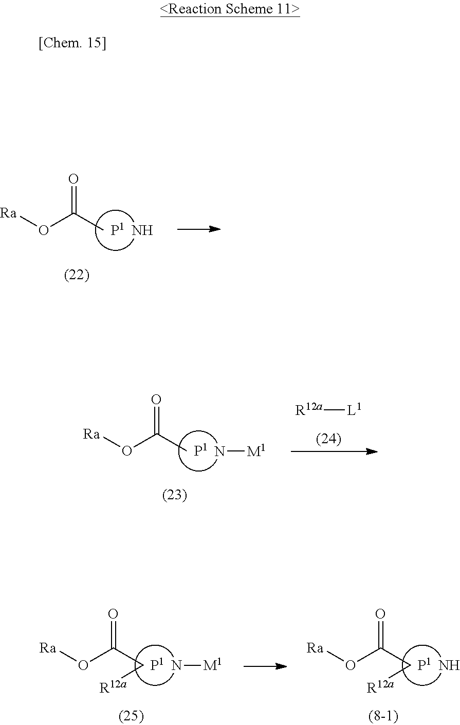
[P1].CC(O[Ra])=O.N.[P1].CC(O[Ra])=O.N[M1].[R12a][L1].[P1].C(C(O[Ra])=O)[R12a].N[M1].[P1].C(C(O[Ra])=O)[R12a].N
